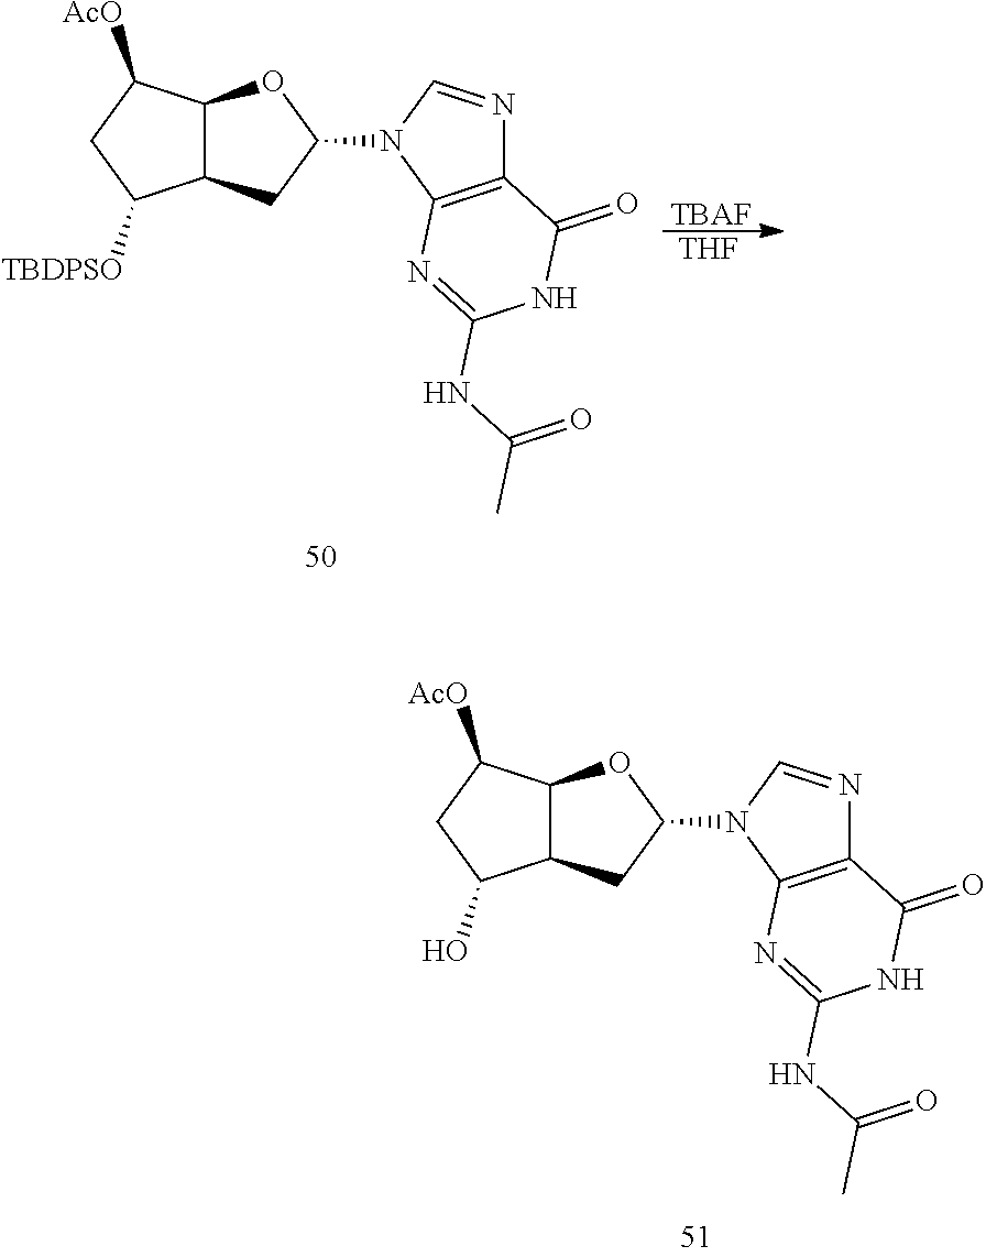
C1C(O)C2C(C1[AcO])OC(N1C=NC3=C1N=C(NC(C)=O)NC3=O)C2.C1C([TBDPSO])C2C(C1[AcO])OC(N1C=NC3=C1N=C(NC(C)=O)NC3=O)C2.[TBAF].[THF]
